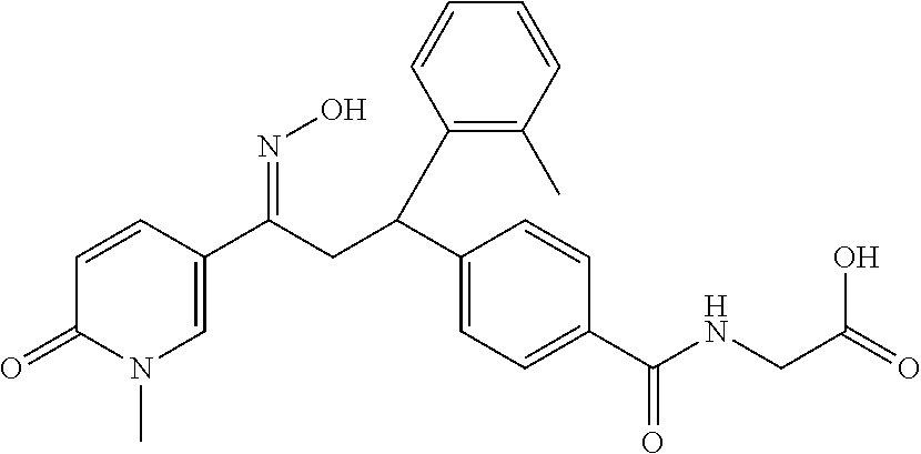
C1=CC(C(C2=CC=C(C(NCC(=O)O)=O)C=C2)CC(C2=CN(C)C(=O)C=C2)=NO)=C(C)C=C1
